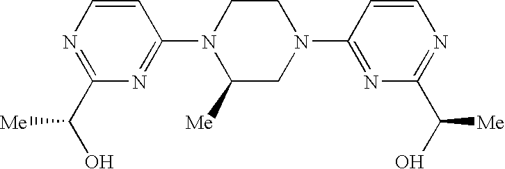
N1=C(C(O)[Me])N=C(N2C([Me])CN(C3=NC(C(O)[Me])=NC=C3)CC2)C=C1
